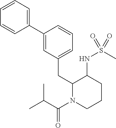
C1(C2=CC(CC3N(C(C(C)C)=O)CCCC3NS(C)(=O)=O)=CC=C2)=CC=CC=C1
